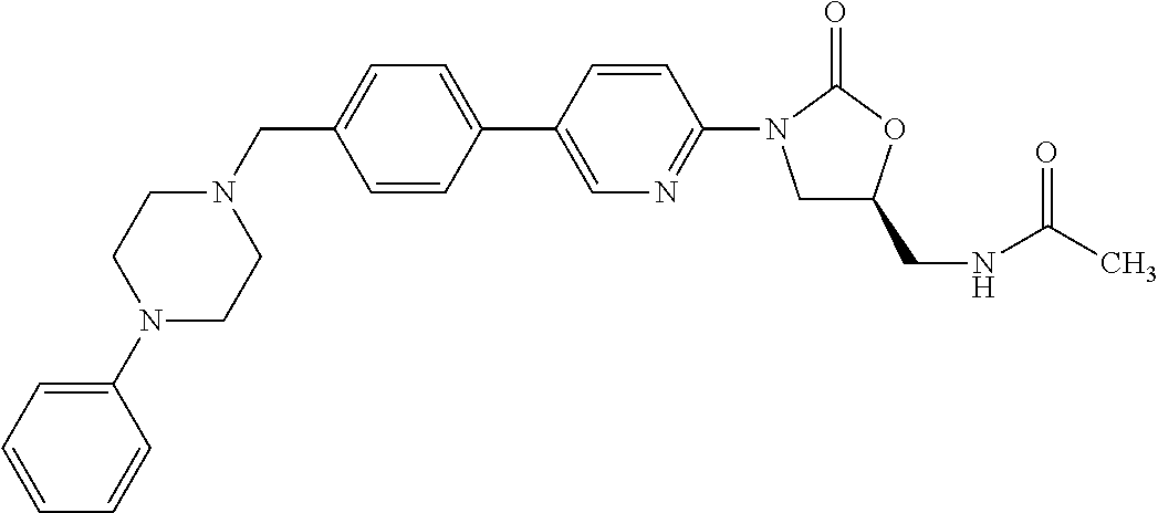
C1(CN2CCN(C3=CC=CC=C3)CC2)=CC=C(C2=CN=C(N3CC(CNC(C)=O)OC3=O)C=C2)C=C1
